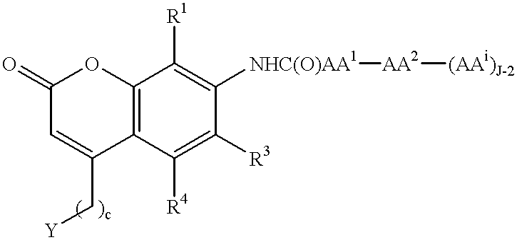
C12=C(C([R4])=C([R3])C([NHC(O)AA1][AA2][(AAi)J-2])=C1[R1])C(C[Y])=CC(=O)O2
